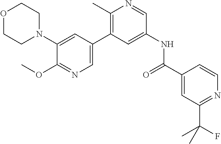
C1(N2CCOCC2)=CC(C2=C(C)N=CC(NC(C3=CC(C(F)(C)C)=NC=C3)=O)=C2)=CN=C1OC
